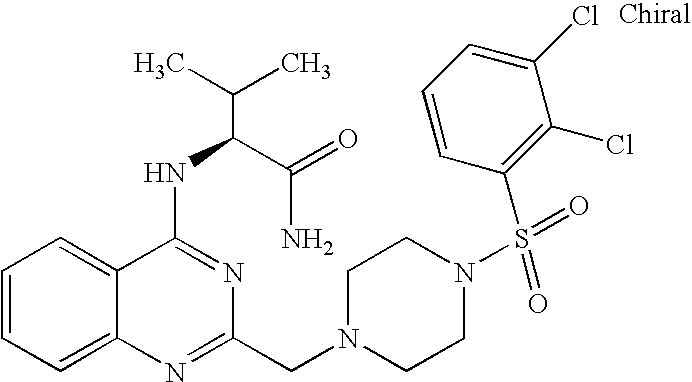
C1=CC=C2C(=C1)C(NC(C(N)=O)C(C)C)=NC(CN1CCN(S(=O)(=O)C3=C(Cl)C(Cl)=CC=C3)CC1)=N2
